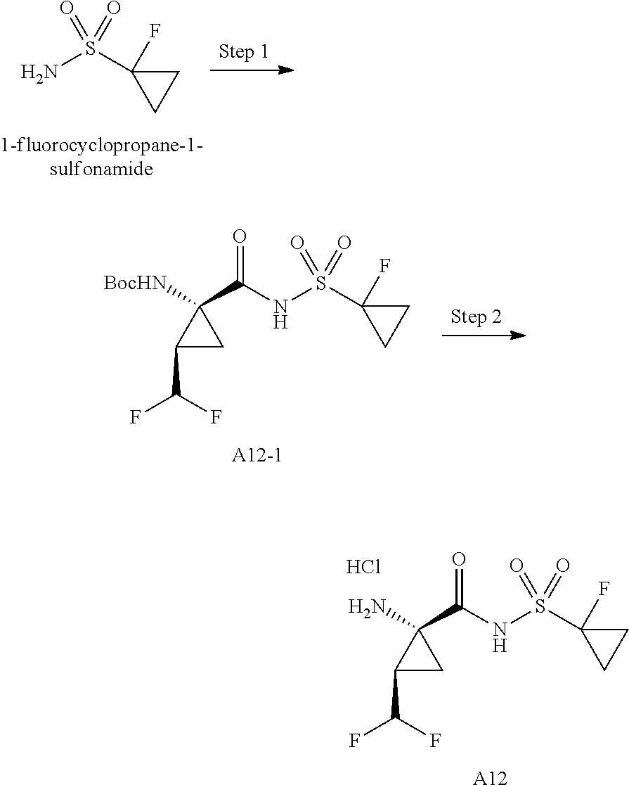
NS(C1(F)CC1)(=O)=O.[BocHN]C1(C(NS(C2(F)CC2)(=O)=O)=O)C(C(F)F)C1.NC1(C(NS(C2(F)CC2)(=O)=O)=O)C(C(F)F)C1.Cl.[A12]
